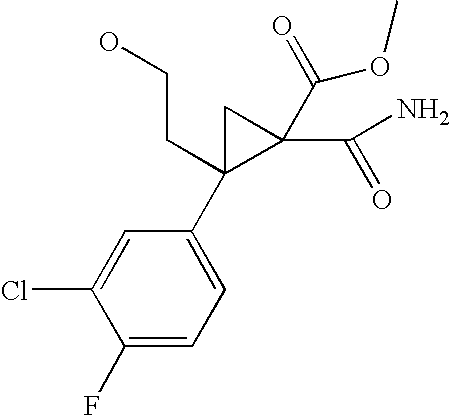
C1(F)=CC=C(C2(CCO)C(C(=O)N)(C(=O)OC)C2)C=C1Cl
